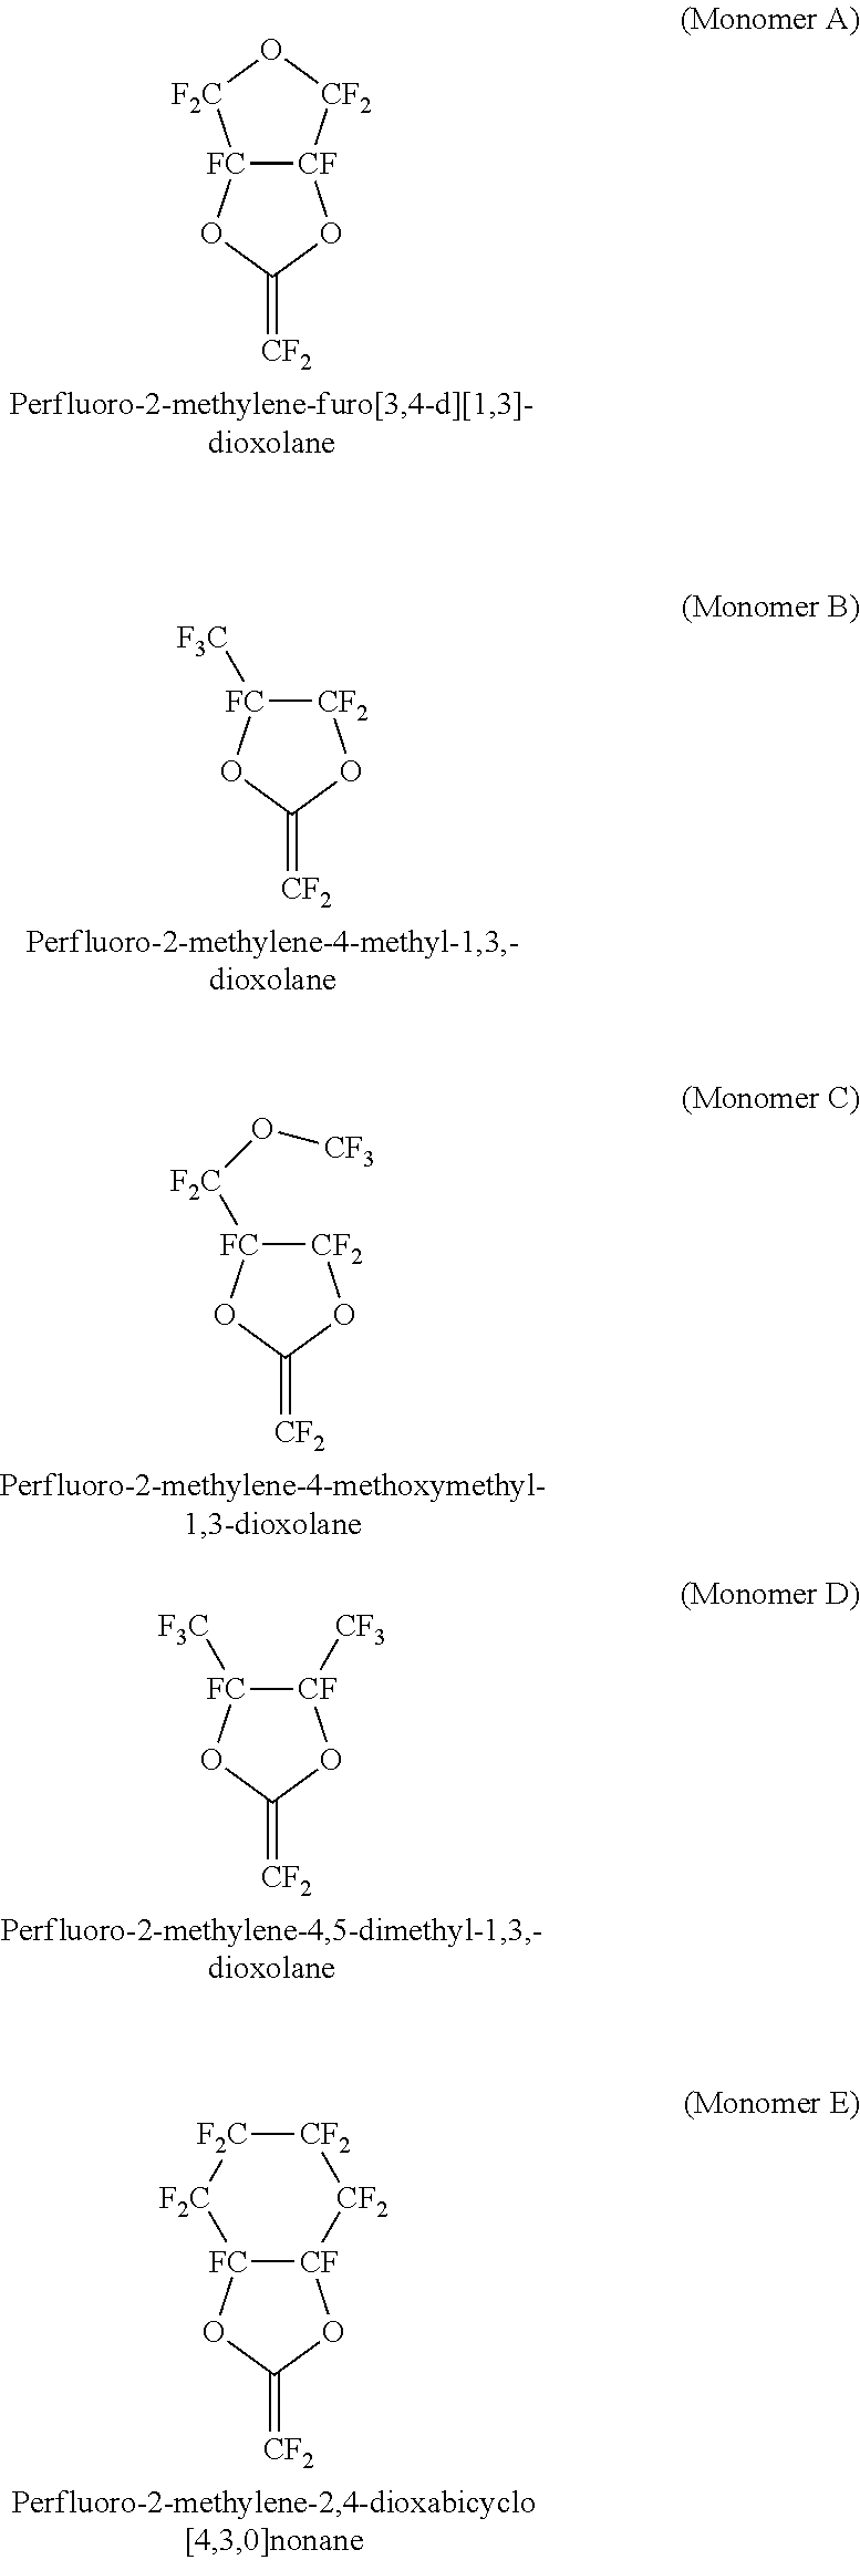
[FC]12[CF]([CF2]O[F2C]1)OC(=[CF2])O2.[FC]1([F3C])[CF2]OC(=[CF2])O1.[FC]1([F2C]O[CF3])[CF2]OC(=[CF2])O1.[FC]1([F3C])[CF]([CF3])OC(=[CF2])O1.[FC]12[CF](OC(=[CF2])O1)[CF2][CF2][F2C][F2C]2
